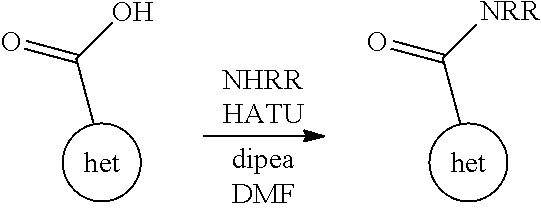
[het].CC(O)=O.[het].CC([NRR])=O
